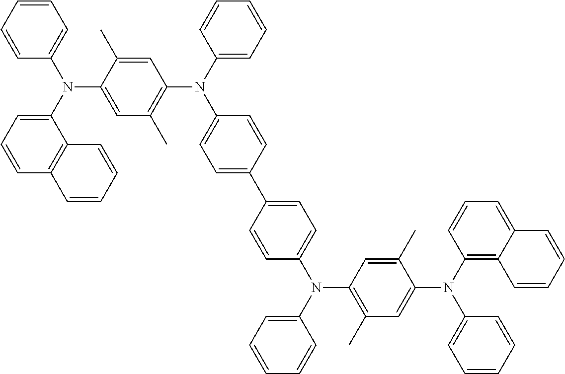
C1=CC=CC(N(C2=CC=CC3=C2C=CC=C3)C2=CC(C)=C(N(C3=CC=CC=C3)C3=CC=C(C4=CC=C(N(C5=CC=CC=C5)C5=C(C)C=C(N(C6=C7C(=CC=C6)C=CC=C7)C6=CC=CC=C6)C(C)=C5)C=C4)C=C3)C=C2C)=C1
